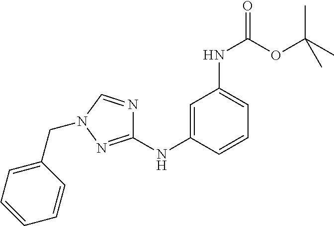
C1=C(NC2=NN(CC3=CC=CC=C3)C=N2)C=CC=C1NC(=O)OC(C)(C)C
